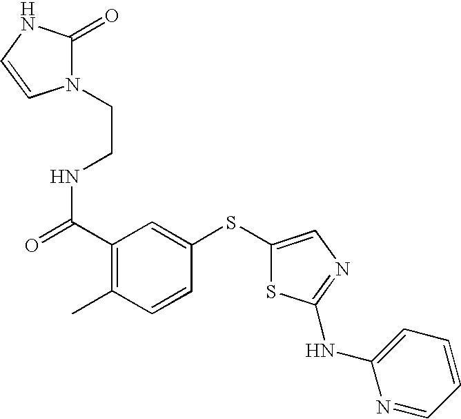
C(C1=C(C)C=CC(SC2=CN=C(NC3=CC=CC=N3)S2)=C1)(=O)NCCN1C(=O)NC=C1
